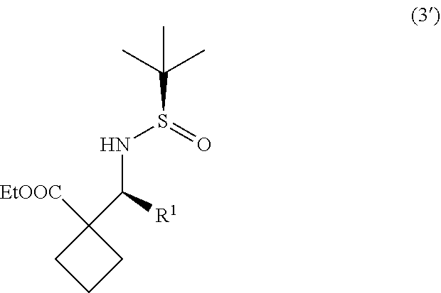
[EtOOC]C1(C(NS(C(C)(C)C)=O)[R1])CCC1
